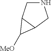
N1CC2C(C1)C2[MeO]
